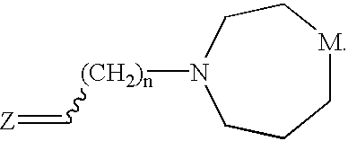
[Z]=C[(CH2)n]N1CC[M]CCC1
